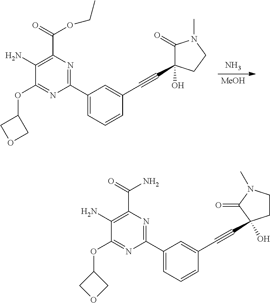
N.[MeOH].C1(OC2COC2)=NC(C2=CC=CC(C#CC3(O)C(=O)N(C)CC3)=C2)=NC(C(=O)OCC)=C1N.C1(OC2COC2)=NC(C2=CC=CC(C#CC3(O)CCN(C)C3=O)=C2)=NC(C(=O)N)=C1N
